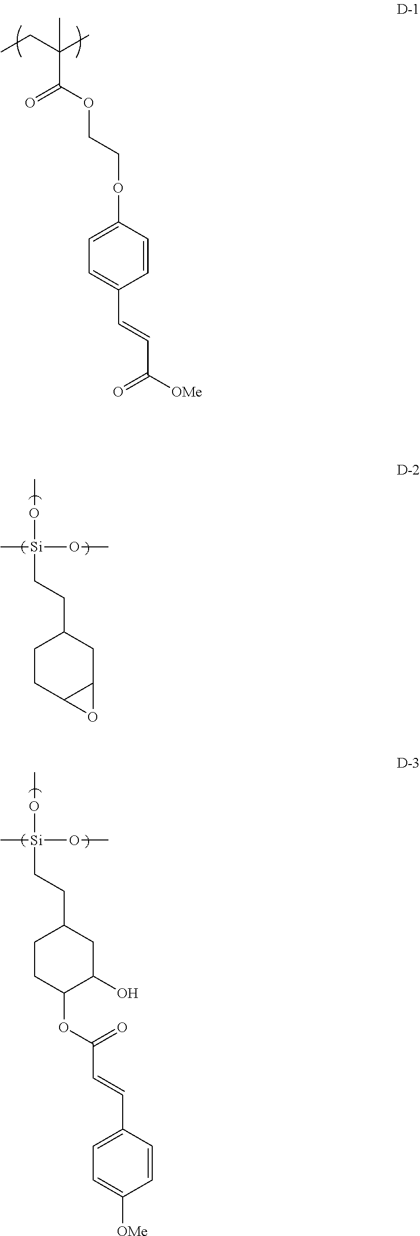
C(C(C)(C)C(OCCOC1=CC=C(C=CC([OMe])=O)C=C1)=O)C.CO[Si](C)(OC)CCC1CCC2C(C1)O2.CO[Si](C)(OC)CCC1CCC(OC(=O)C=CC2=CC=C([OMe])C=C2)C(O)C1
